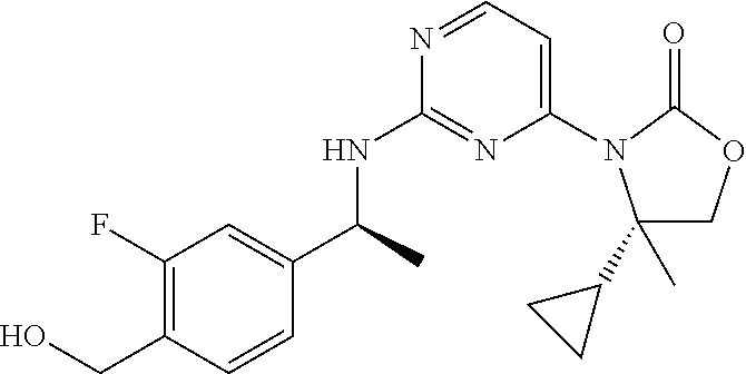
N(C1=NC(N2C(C3CC3)(C)COC2=O)=CC=N1)C(C1=CC(F)=C(CO)C=C1)C
